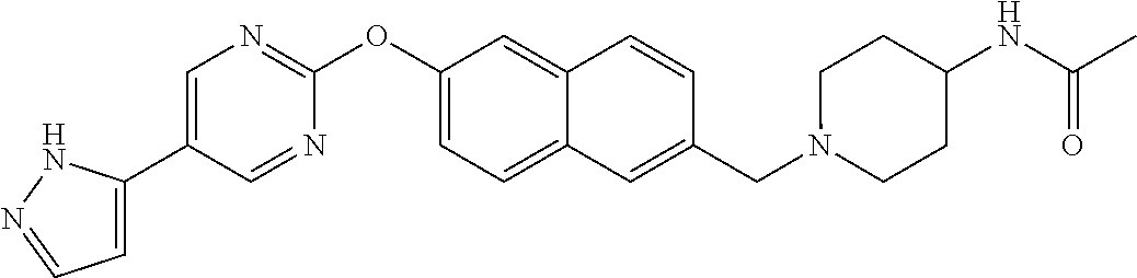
C1=C(C2=CN=C(OC3=CC=C4C(=C3)C=CC(CN3CCC(NC(C)=O)CC3)=C4)N=C2)NN=C1
